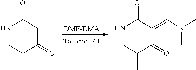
[DMF-DMA].N1CC(C)C(=O)CC1=O.N1CC(C)C(=O)C(=CN(C)C)C1=O
